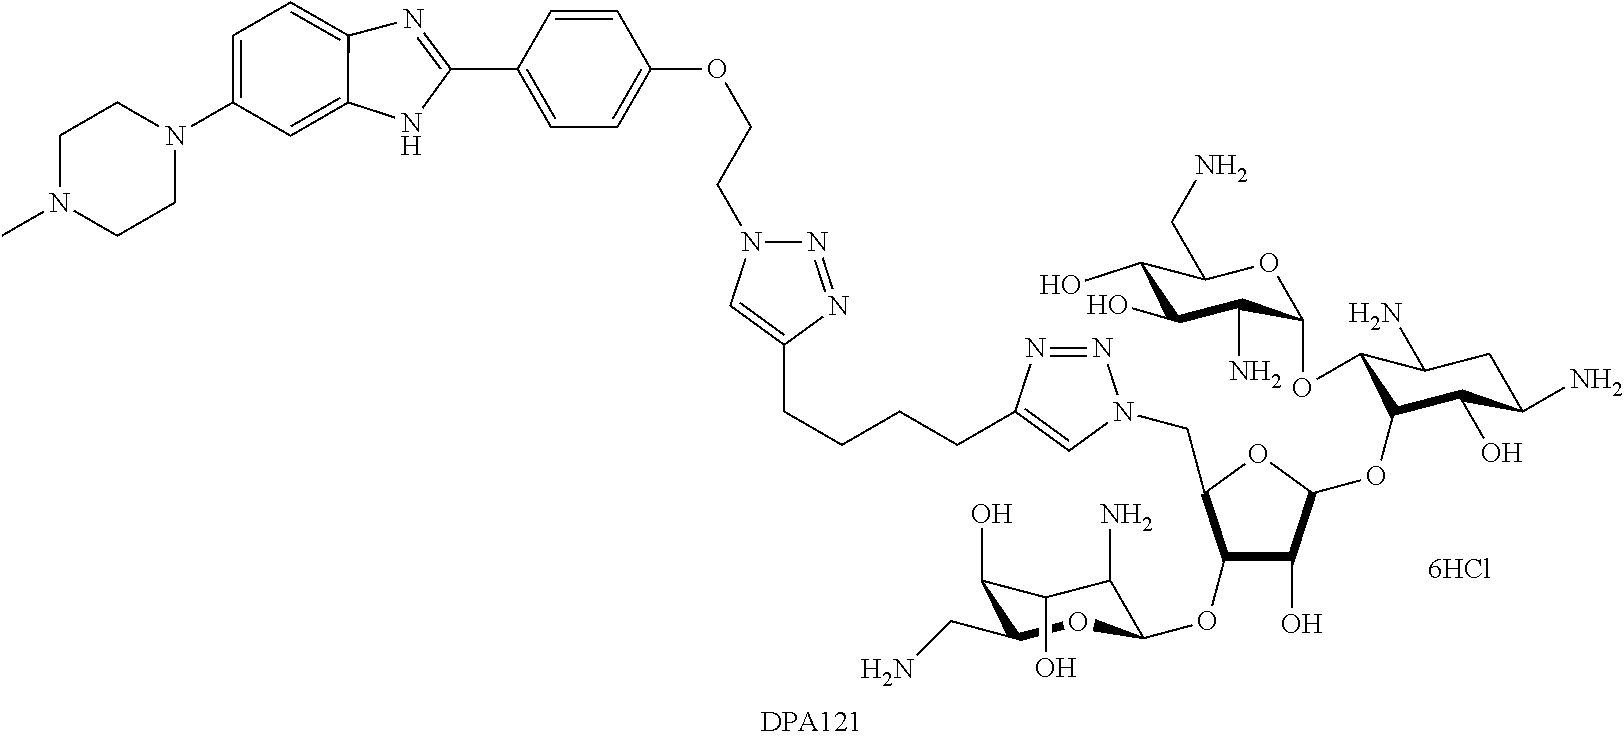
[6HCl].C(OC1=CC=C(C2=NC3=CC=C(N4CCN(C)CC4)C=C3N2)C=C1)CN1N=NC(CCCCC2=CN(CC3OC(OC4C(OC5C(N)C(O)C(O)C(CN)O5)C(N)CC(N)C4O)C(O)C3OC3C(N)C(O)C(O)C(CN)O3)N=N2)=C1
